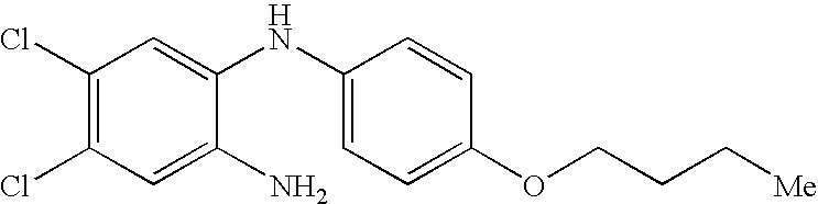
C1(Cl)=C(Cl)C=C(N)C(NC2=CC=C(OCCC[Me])C=C2)=C1
